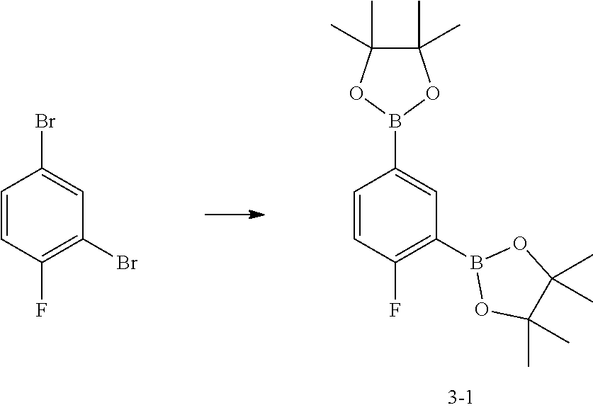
C1=CC(F)=C(B2OC(C)(C)C(C)(C)O2)C=C1B1OC(C)(C)C(C)(C)O1.C1=CC(F)=C(Br)C=C1Br
